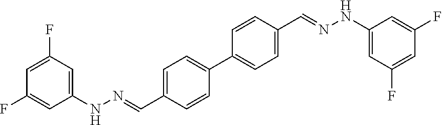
C1=C(F)C=C(NN=CC2=CC=C(C3=CC=C(C=NNC4=CC(F)=CC(F)=C4)C=C3)C=C2)C=C1F
